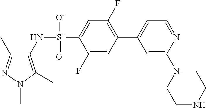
C1(C)=NN(C)C(C)=C1N[S+](C1=CC(F)=C(C2=CC=NC(N3CCNCC3)=C2)C=C1F)([O-])=O
